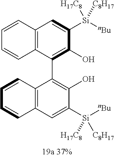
C12=C(C(C3=C(O)C([Si]([nBu])([H17C8])[C8H17])=CC4=C3C=CC=C4)=C(O)C([Si]([nBu])([C8H17])[H17C8])=C1)C=CC=C2
